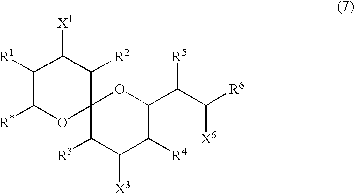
C12(C([R3])C([X3])C([R4])C(C(C([X6])[R6])[R5])O1)C([R2])C([X1])C([R1])C([R*])O2
